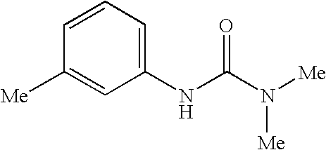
C1(NC(N([Me])[Me])=O)=CC=CC([Me])=C1
